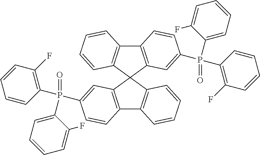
C12=C(C3(C4=C1C=CC=C4)C1=C(C4=C3C=CC=C4)C=CC(P(C3=C(F)C=CC=C3)(=O)C3=CC=CC=C3F)=C1)C=C(P(C1=CC=CC=C1F)(=O)C1=C(F)C=CC=C1)C=C2
